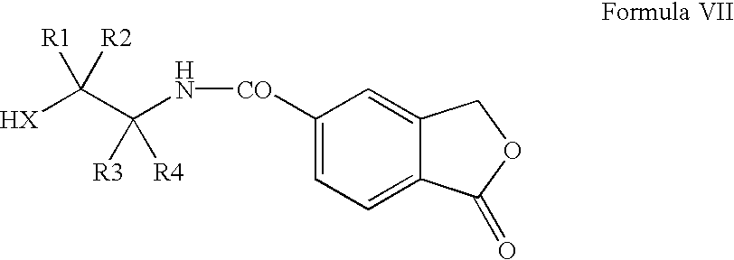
C1([CO]NC(C([HX])([R1])[R2])([R3])[R4])=CC=C2C(=C1)COC2=O
